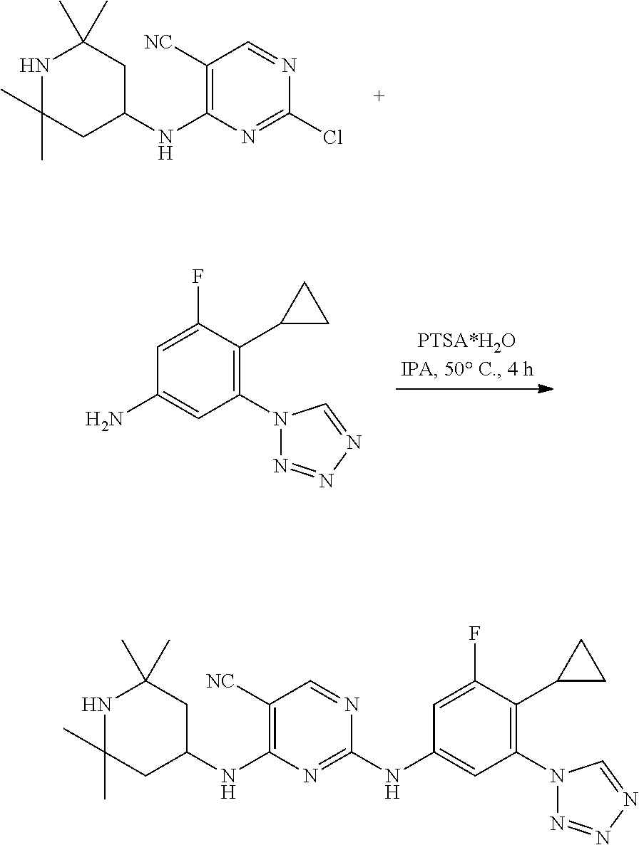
N1C(C)(C)CC(NC2=C([NC])C=NC(Cl)=N2)CC1(C)C.NC1=CC(N2N=NN=C2)=C(C2CC2)C(F)=C1.N1C(C)(C)CC(NC2=C([NC])C=NC(NC3=CC(N4N=NN=C4)=C(C4CC4)C(F)=C3)=N2)CC1(C)C
